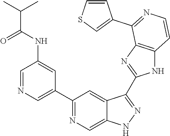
C1=NC=C(C2=NC=C3C(=C2)C(C2=NC4=C(N2)C=CN=C4C2=CSC=C2)=NN3)C=C1NC(C(C)C)=O
